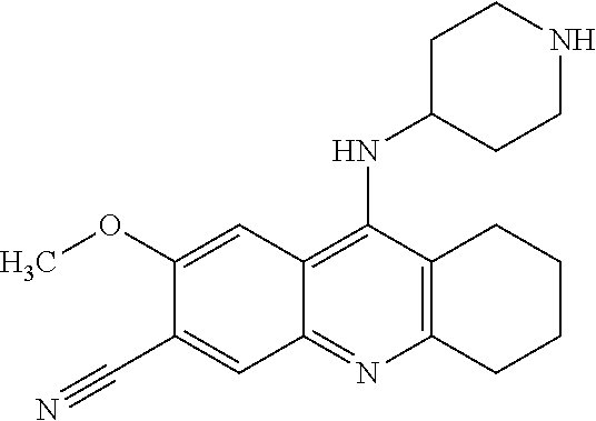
C12=C(C(NC3CCNCC3)=C3C(=N1)C=C(C#N)C(OC)=C3)CCCC2
